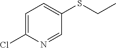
C1=C(Cl)N=CC(SCC)=C1
